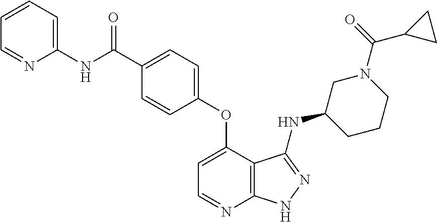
C(C1=CC=C(OC2=CC=NC3=C2C(NC2CCCN(C(=O)C4CC4)C2)=NN3)C=C1)(NC1=CC=CC=N1)=O
